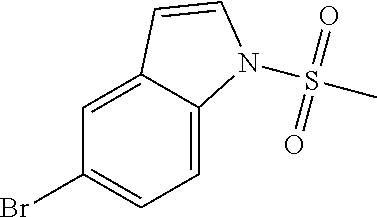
BrC1=CC=C2C(=C1)C=CN2S(C)(=O)=O
